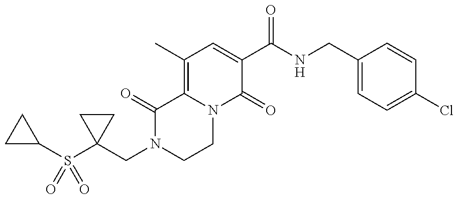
C1(CN2CCN3C(=C(C)C=C(C(NCC4=CC=C(Cl)C=C4)=O)C3=O)C2=O)(S(C2CC2)(=O)=O)CC1
